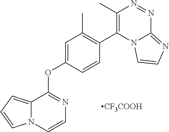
[CF3COOH].C12=CC=CN1C=CN=C2OC1=CC(C)=C(C2=C(C)N=NC3=NC=CN23)C=C1
